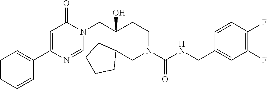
C1(C2=CC(=O)N(CC3(O)C4(CN(C(NCC5=CC(F)=C(F)C=C5)=O)CC3)CCCC4)C=N2)=CC=CC=C1
